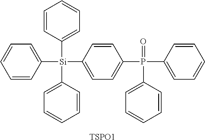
C1([Si](C2=CC=C(P(=O)(C3=CC=CC=C3)C3=CC=CC=C3)C=C2)(C2=CC=CC=C2)C2=CC=CC=C2)=CC=CC=C1.[TSPO1]
